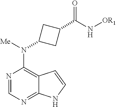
C1=NC(N(C2CC(C(N[OR1])=O)C2)[Me])=C2C(=N1)NC=C2
